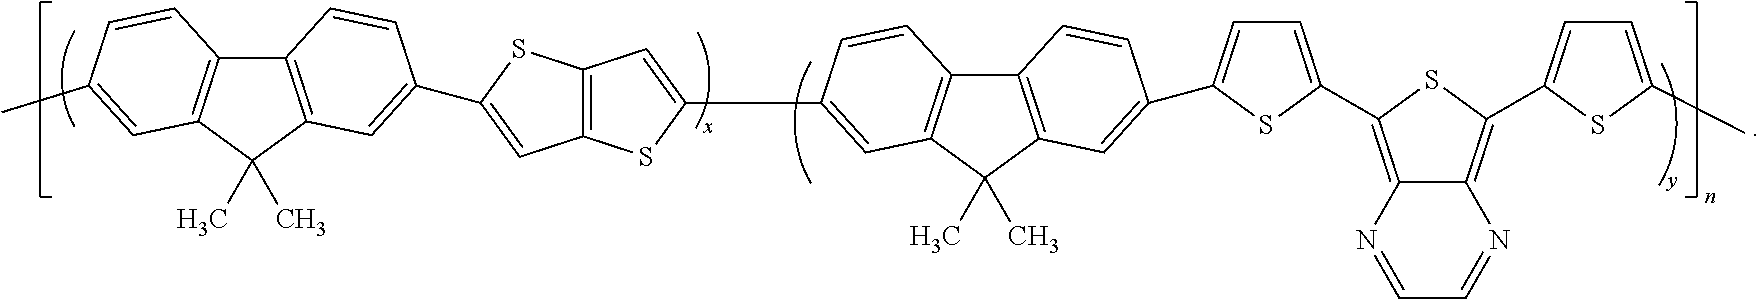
C12=C(C(C)(C)C3=C1C=CC(C)=C3)C=C(C1=CC3=C(S1)C=C(C1=CC4=C(C5=C(C4(C)C)C=C(C4=CC=C(C6=C7C(=C(C8=CC=C(C)S8)S6)N=CC=N7)S4)C=C5)C=C1)S3)C=C2
